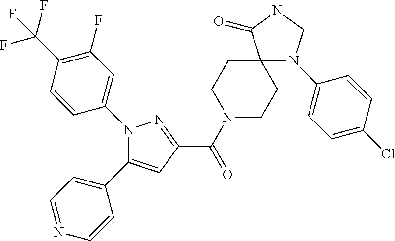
C1(C(N2CCC3(CC2)N(C2=CC=C(Cl)C=C2)CNC3=O)=O)=NN(C2=CC(F)=C(C(F)(F)F)C=C2)C(C2=CC=NC=C2)=C1
